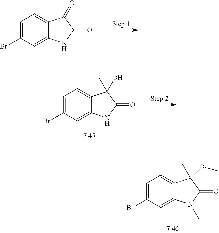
C1=C(Br)C=C2C(=C1)C(=O)C(=O)N2.C1=C(Br)C=C2C(=C1)C(O)(C)C(=O)N2.C1=C(Br)C=C2C(=C1)C(OC)(C)C(=O)N2C
